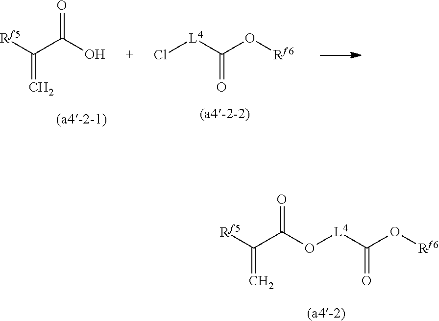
O=C(O[L4]C(O[Rf6])=O)C([Rf5])=C.O=C(O)C([Rf5])=C.[L4](C(O[Rf6])=O)Cl
